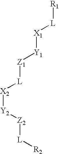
[R2][L][Z2][Y2][X2][L][Z1][Y1][X1][L][R1]
